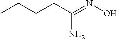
C(CC(=NO)N)CC
